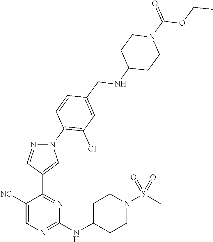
C1(NC2CCN(S(C)(=O)=O)CC2)=NC=C([NC])C(C2=CN(C3=C(Cl)C=C(CNC4CCN(C(=O)OCC)CC4)C=C3)N=C2)=N1
